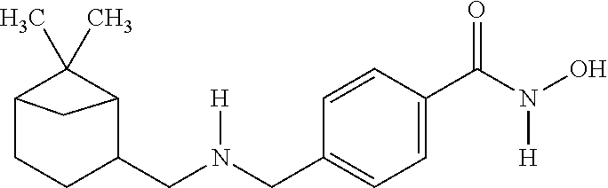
C12CCC(CN(CC3=CC=C(C(N(O)[H])=O)C=C3)[H])C(C1(C)C)C2
